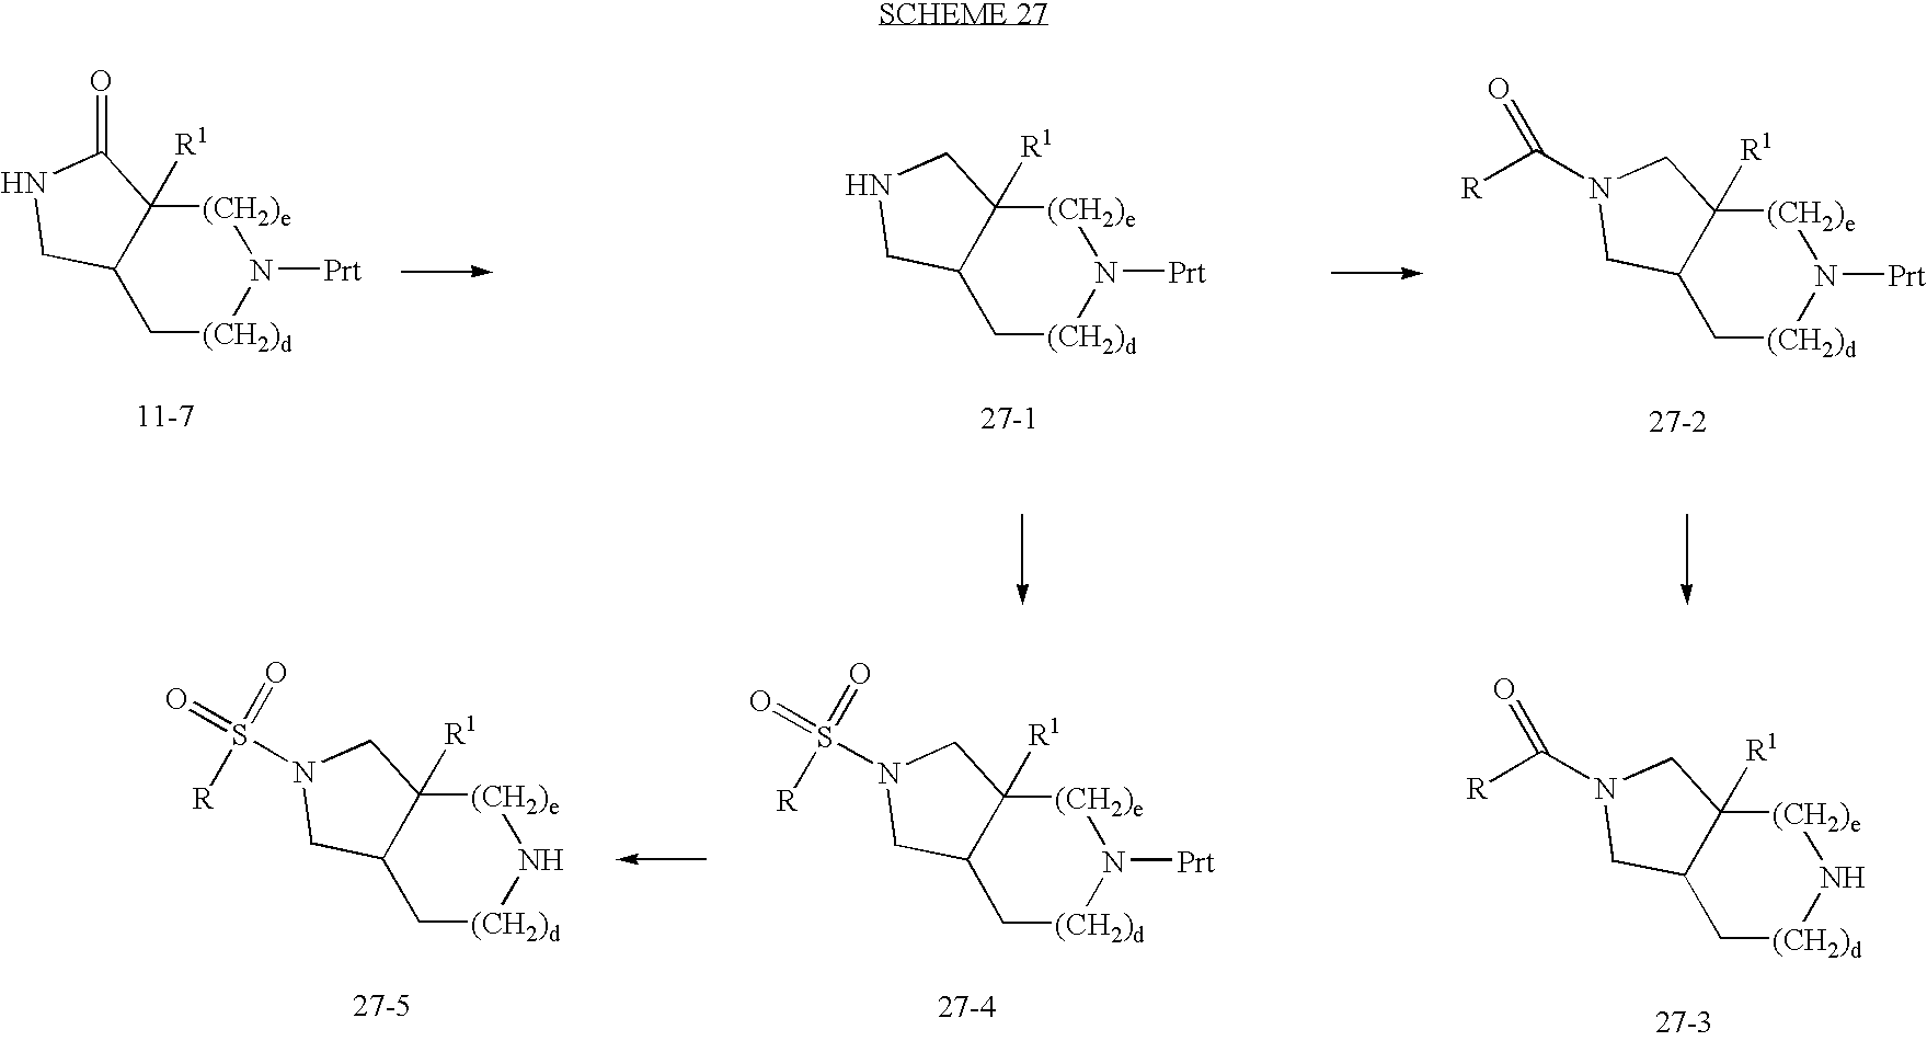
C12C[(CH2)d]N([Prt])[(CH2)e]C1([R1])C(=O)NC2.C12C[(CH2)d]N([Prt])[(CH2)e]C1([R1])CNC2.C12C[(CH2)d]N([Prt])[(CH2)e]C1([R1])CN(C([R])=O)C2.C12C[(CH2)d]N[(CH2)e]C1([R1])CN(C([R])=O)C2.C12C[(CH2)d]N([Prt])[(CH2)e]C1([R1])CN(S(=O)(=O)[R])C2.C12C[(CH2)d]N[(CH2)e]C1([R1])CN(S(=O)(=O)[R])C2
